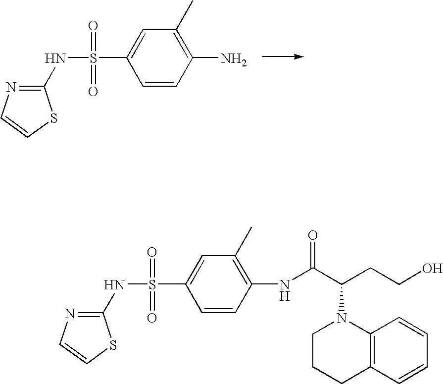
N(S(=O)(=O)C1=CC(C)=C(N)C=C1)C1=NC=CS1.N(S(=O)(=O)C1=CC(C)=C(NC(C(CCO)N2CCCC3=C2C=CC=C3)=O)C=C1)C1=NC=CS1
